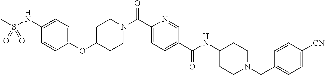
C1=C(C(N2CCC(OC3=CC=C(NS(C)(=O)=O)C=C3)CC2)=O)N=CC(C(=O)NC2CCN(CC3=CC=C([CN])C=C3)CC2)=C1
